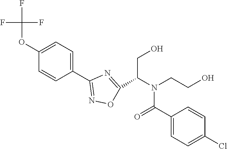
C1(OC(F)(F)F)=CC=C(C2=NOC(C(N(C(C3=CC=C(Cl)C=C3)=O)CCO)CO)=N2)C=C1
